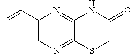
C1(C=O)=CN=C2C(=N1)NC(=O)CS2
